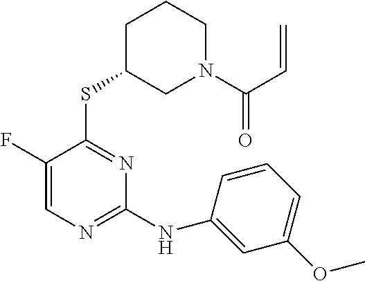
N(C1=NC=C(F)C(SC2CN(C(C=C)=O)CCC2)=N1)C1=CC(OC)=CC=C1
